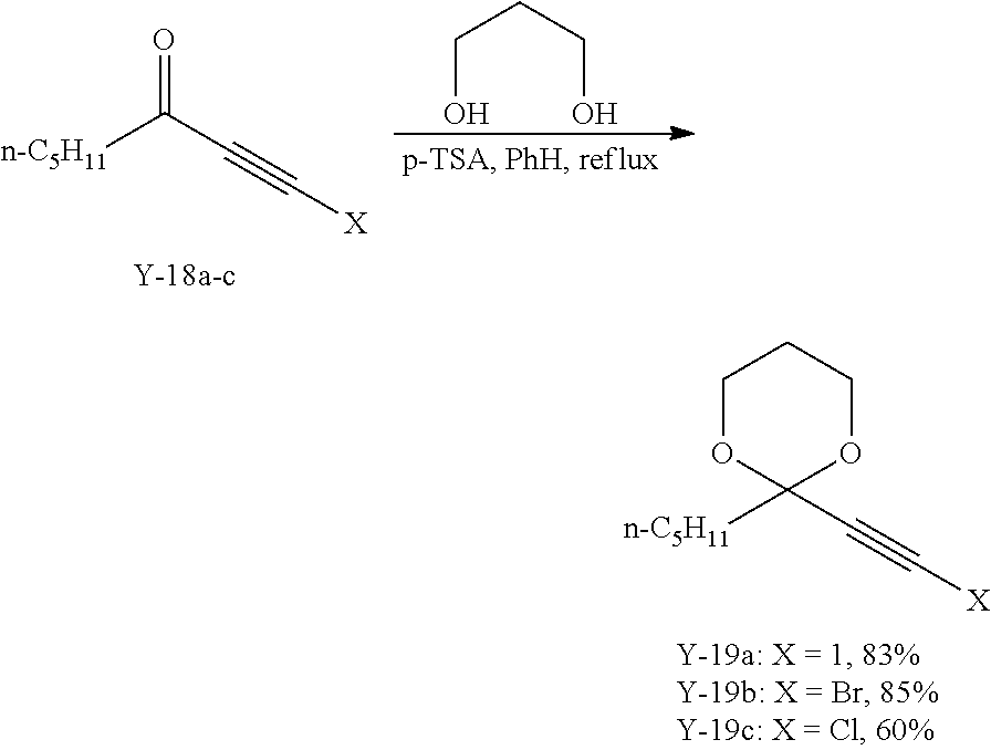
[n-C5H11]C1(C#C[X])OCCCO1.[n-C5H11]C(C#C[X])=O.C(O)CCO
